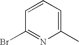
C1=CC=C(C)N=C1Br
